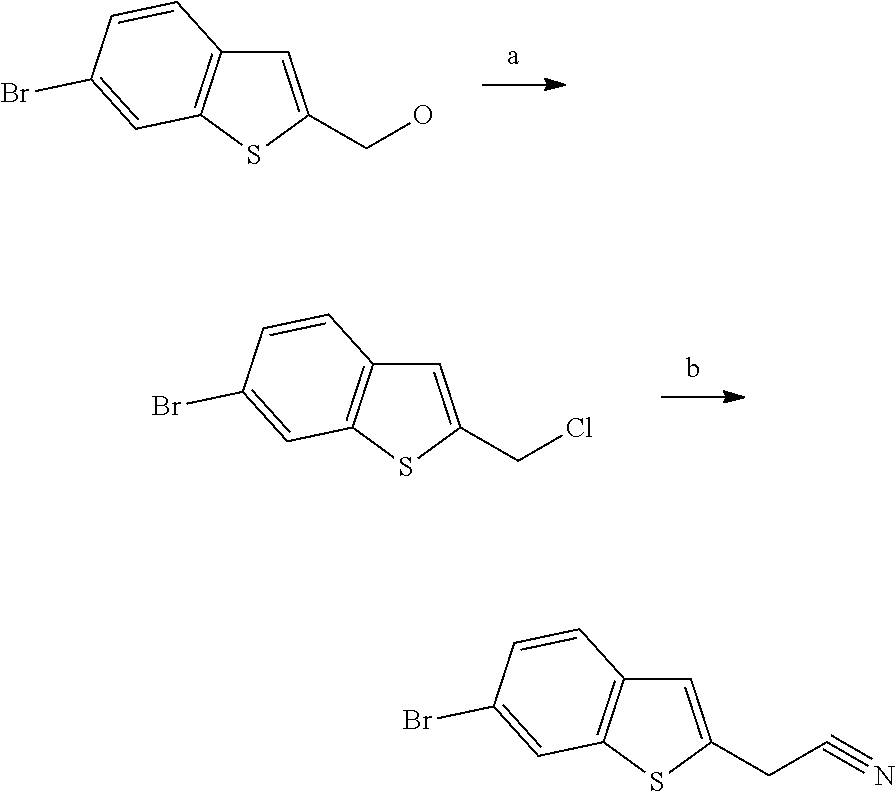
C1=C(CO)SC2=C1C=CC(Br)=C2.C1=C(CCl)SC2=C1C=CC(Br)=C2.C1=C(CC#N)SC2=C1C=CC(Br)=C2
